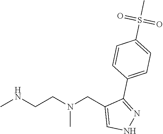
CNCCN(CC1=CNN=C1C1=CC=C(S(C)(=O)=O)C=C1)C
